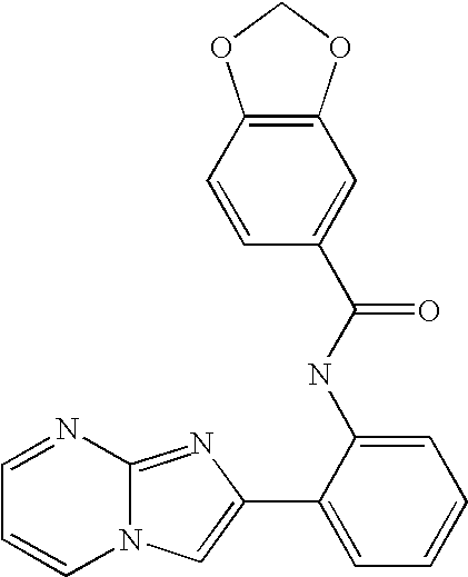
N12C(=NC(C3=CC=CC=C3NC(C3=CC4=C(C=C3)OCO4)=O)=C1)N=CC=C2
